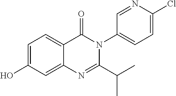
C1=C(O)C=C2C(=C1)C(=O)N(C1=CC=C(Cl)N=C1)C(C(C)C)=N2
